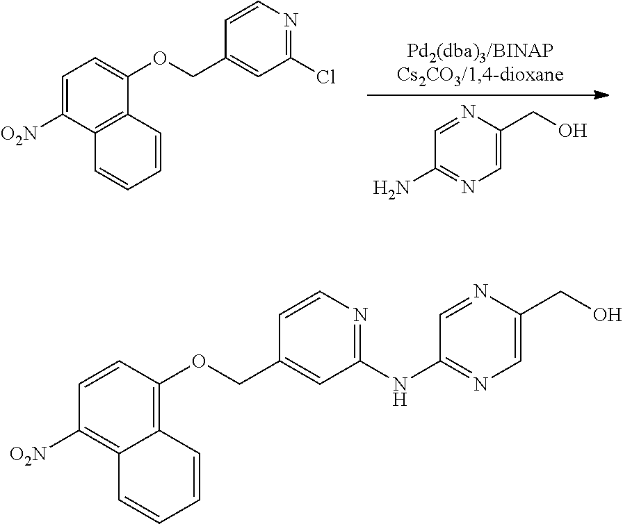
C1=NC(CO)=CN=C1N.C12=C(C([O2N])=CC=C1OCC1=CC(Cl)=NC=C1)C=CC=C2.C12=C(OCC3=CC(NC4=NC=C(CO)N=C4)=NC=C3)C=CC([O2N])=C1C=CC=C2
